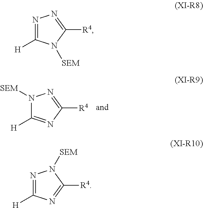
N1([SEM])C([H])=NC([R4])=N1.N1=C([H])N([SEM])C([R4])=N1.N1=C([H])N=C([R4])N1[SEM]
